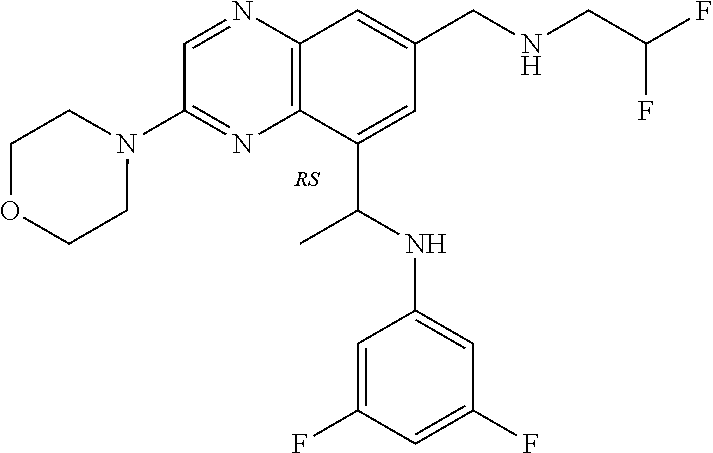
C1=NC2=C(N=C1N1CCOCC1)C(C(C)NC1=CC(F)=CC(F)=C1)=CC(CNCC(F)F)=C2
